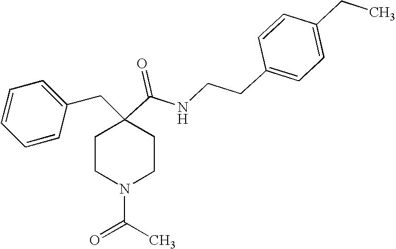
C1=CC=CC(CC2(C(=O)NCCC3=CC=C(CC)C=C3)CCN(C(C)=O)CC2)=C1
